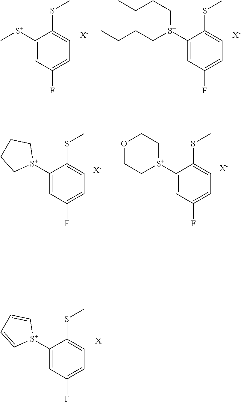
C1([S+](C)C)=CC(F)=CC=C1SC.[X-].C1([S+](CCCC)CCCC)=CC(F)=CC=C1SC.[X-].CSC1=CC=C(F)C=C1[S+]1CCOCC1.[X-].CSC1=CC=C(F)C=C1[S+]1CCCC1.[X-].CSC1=CC=C(F)C=C1[S+]1C=CC=C1.[X-]
